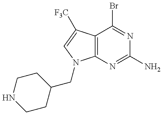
C1CC(CN2C3=C(C([F3C])=C2)C(Br)=NC(N)=N3)CCN1
